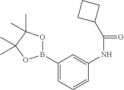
C1(B2OC(C)(C)C(C)(C)O2)=CC=CC(NC(=O)C2CCC2)=C1
